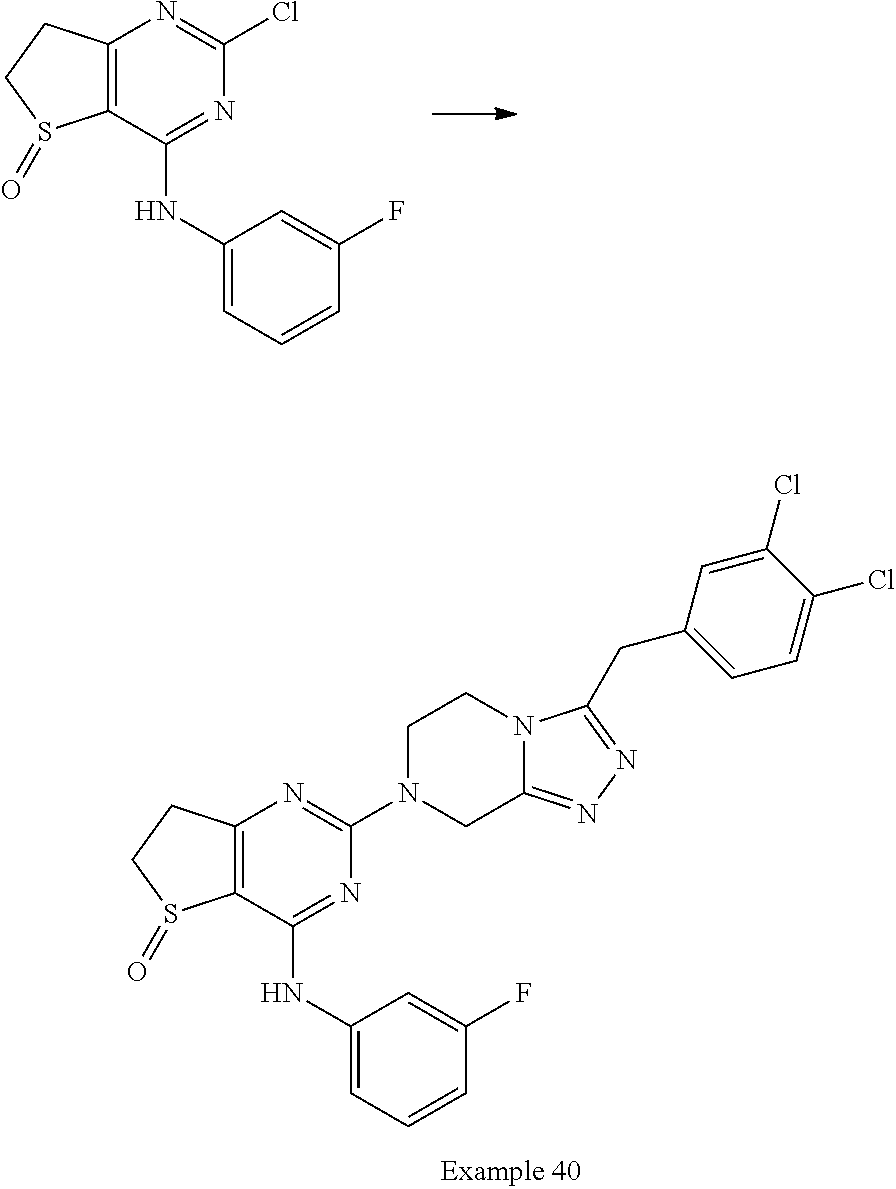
C12=C(C(NC3=CC=CC(F)=C3)=NC(N3CC4=NN=C(CC5=CC=C(Cl)C(Cl)=C5)N4CC3)=N1)S(=O)CC2.C12=C(C(NC3=CC=CC(F)=C3)=NC(Cl)=N1)S(=O)CC2
